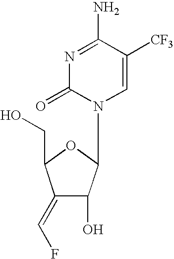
N1=C(N)C([CF3])=CN(C2C(O)C(=CF)C(CO)O2)C1=O
